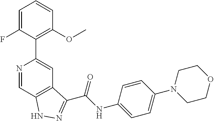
N1=CC2=C(C=C1C1=C(OC)C=CC=C1F)C(C(NC1=CC=C(N3CCOCC3)C=C1)=O)=NN2
